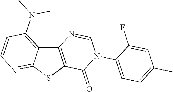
C12=C(SC3=NC=CC(N(C)C)=C13)C(=O)N(C1=CC=C(C)C=C1F)C=N2
